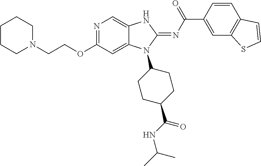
N1=C(OCCN2CCCCC2)C=C2C(=C1)NC(=NC(C1=CC3=C(C=C1)C=CS3)=O)N2C1CCC(C(=O)NC(C)C)CC1
